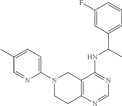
C1=C(C)C=NC(N2CCC3=C(C2)C(NC(C2=CC=CC(F)=C2)C)=NC=N3)=C1
